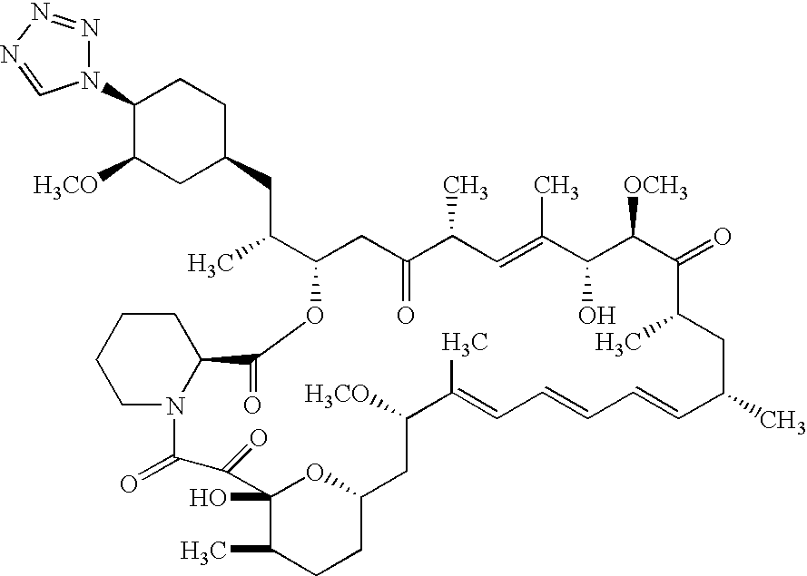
CC1CC(C)C=CC=CC=C(C)C([H3CO])CC2CCC(C)C(O)(O2)C(=O)C(=O)N2C(CCCC2)C(=O)OC(C(CC2CC([H3CO])C(N3N=NN=C3)CC2)C)CC(=O)C(C)C=C(C)C(O)C([OCH3])C1=O
